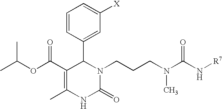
C1(C(OC(C)C)=O)=C(C)NC(=O)N(CCCN(C(N[R7])=O)C)C1C1=CC([X])=CC=C1
